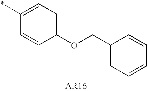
C1(*)=CC=C(OCC2=CC=CC=C2)C=C1
